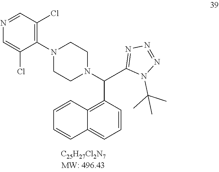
N1(C(C)(C)C)C(C(N2CCN(C3=C(Cl)C=NC=C3Cl)CC2)C2=C3C(=CC=C2)C=CC=C3)=NN=N1
